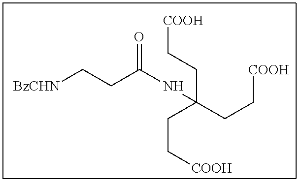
[BzCHN]CCC(NC(CC[COOH])(CC[COOH])CC[COOH])=O
